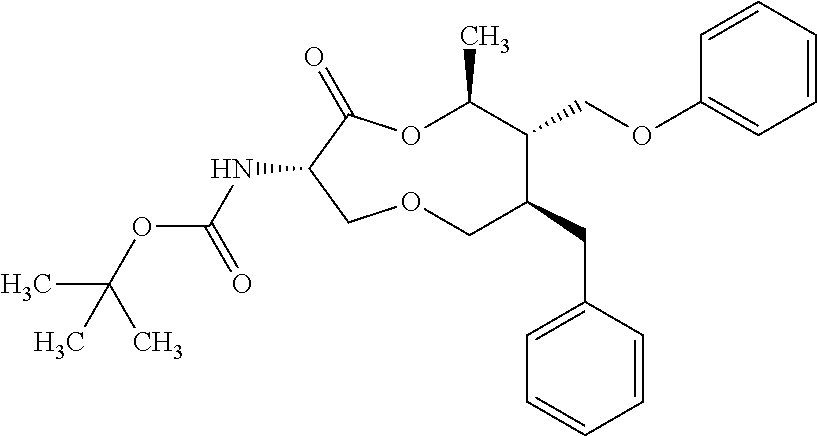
N(C1C(=O)OC(C)C(COC2=CC=CC=C2)C(CC2=CC=CC=C2)COC1)C(OC(C)(C)C)=O
